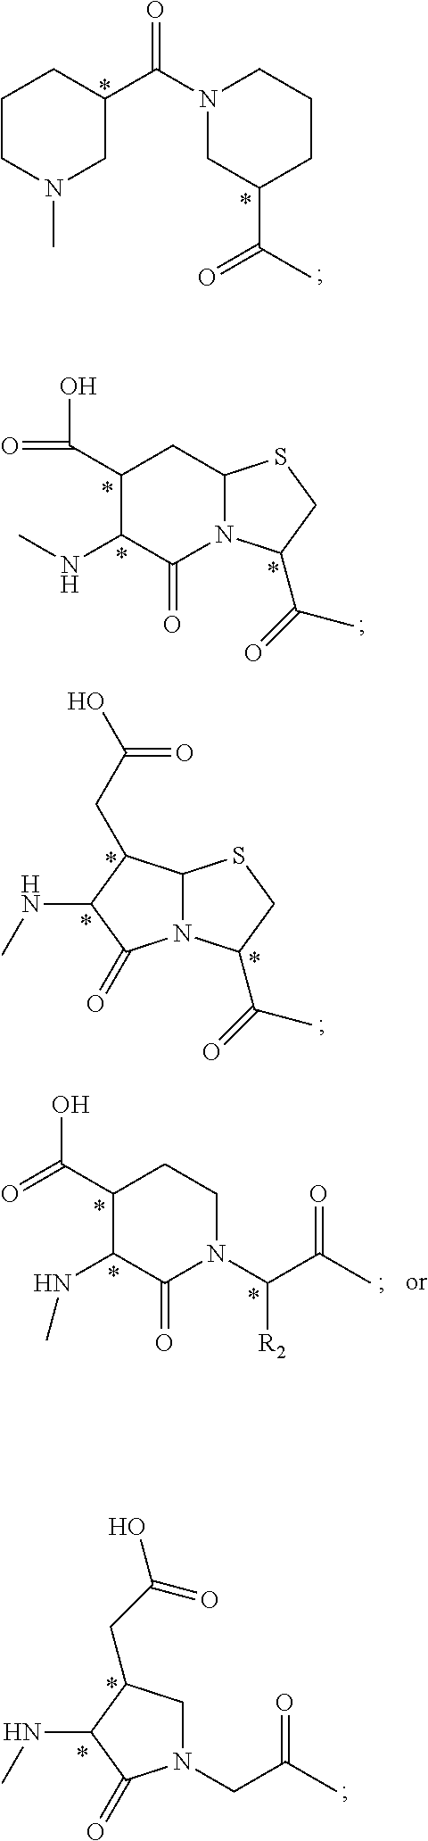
C1CN(C)CC(C(N2CC(C(C)=O)CCC2)=O)C1.C1(C(O)=O)C(NC)C(=O)N2C(C1)SCC2C(=O)C.N12C(C(CC(O)=O)C(NC)C1=O)SCC2C(=O)C.C1(C(O)=O)C(NC)C(=O)N(C(C(C)=O)[R2])CC1.N1(CC(C)=O)CC(CC(O)=O)C(NC)C1=O
